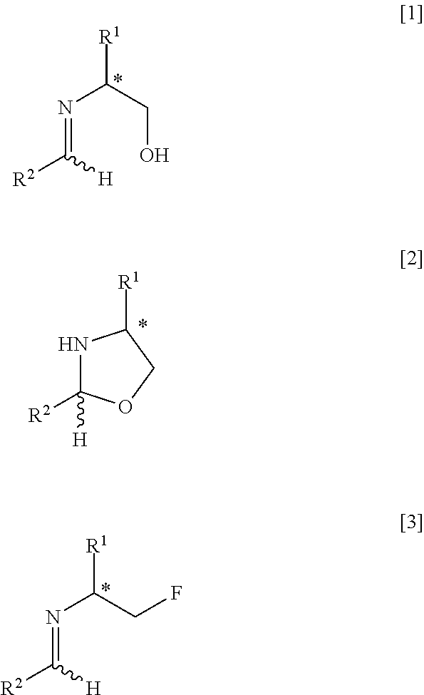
[R1]C(CO)N=C([R2])[H].[R1]C(CF)N=C([R2])[H].N1C([R2])([H])OCC1[R1]
